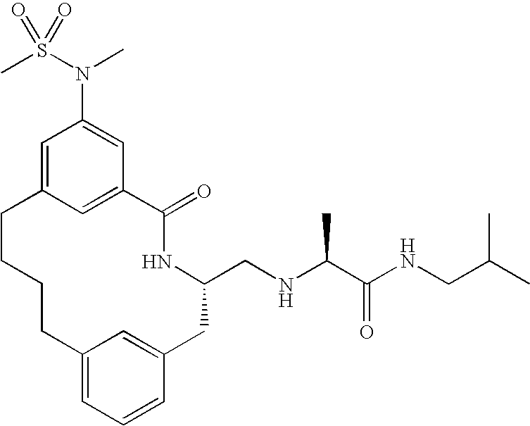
C12=CC=CC(=C1)CC(CNC(C(NCC(C)C)=O)C)NC(=O)C1=CC(=CC(N(S(C)(=O)=O)C)=C1)CCCC2
